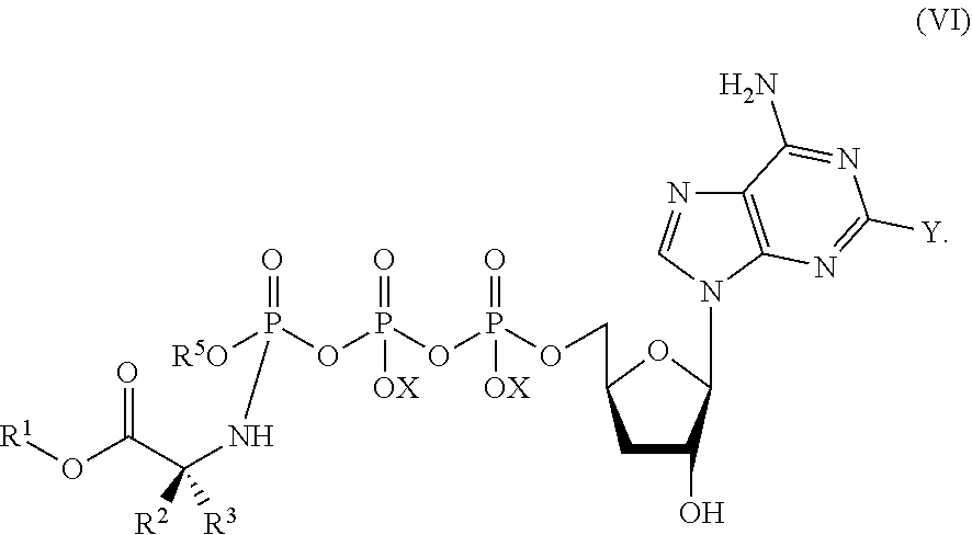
[R1]OC(C(NP(=O)(OP(OP(OCC1CC(O)C(N2C=NC3=C2N=C([Y])N=C3N)O1)(=O)[OX])(=O)[OX])[R5O])([R2])[R3])=O
